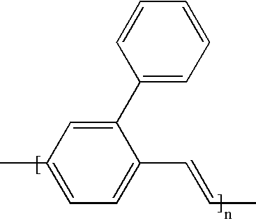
C1=C(C)C=C(C2=CC=CC=C2)C(C=CC)=C1
